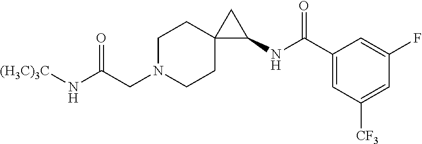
C(CN1CCC2(CC1)CC2NC(C1=CC([CF3])=CC(F)=C1)=O)(N[(H3C)3C])=O
